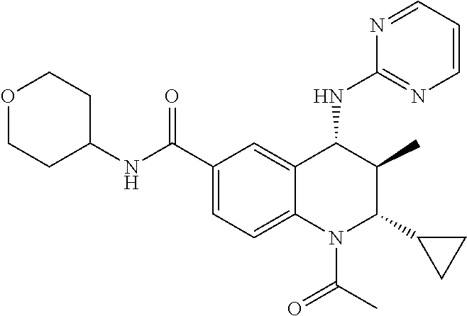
C12=CC(C(NC3CCOCC3)=O)=CC=C1N(C(C)=O)C(C1CC1)C(C)C2NC1=NC=CC=N1
